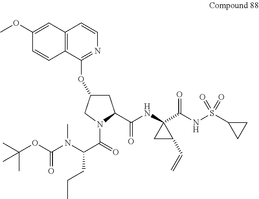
C12=C(C(OC3CC(C(NC4(C(NS(C5CC5)(=O)=O)=O)CC4C=C)=O)N(C(=O)C(N(C(OC(C)(C)C)=O)C)CCC)C3)=NC=C1)C=CC(OC)=C2
